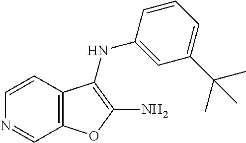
C12=C(C=CN=C1)C(NC1=CC(C(C)(C)C)=CC=C1)=C(N)O2
